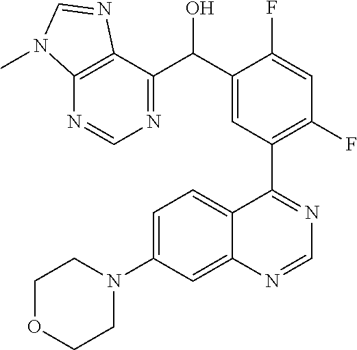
C1=C(N2CCOCC2)C=C2C(=C1)C(C1=C(F)C=C(F)C(C(C3=NC=NC4=C3N=CN4C)O)=C1)=NC=N2
